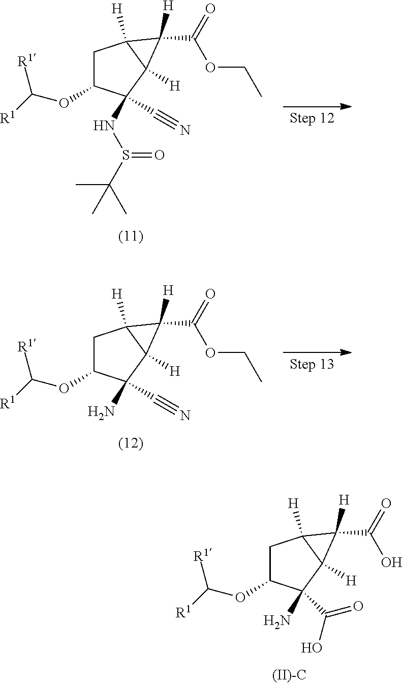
C1C(OC([R1])[R1])C(N)(C(O)=O)C2([H])C1([H])C2([H])C(O)=O.C1C(OC([R1])[R1])C(NS(C(C)(C)C)=O)(C#N)C2([H])C1([H])C2([H])C(OCC)=O.C1C(OC([R1])[R1])C(N)(C#N)C2([H])C1([H])C2([H])C(OCC)=O
